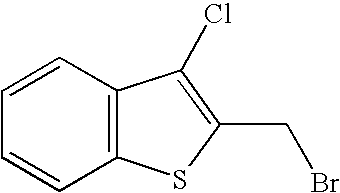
C1=CC2=C(C=C1)SC(CBr)=C2Cl
